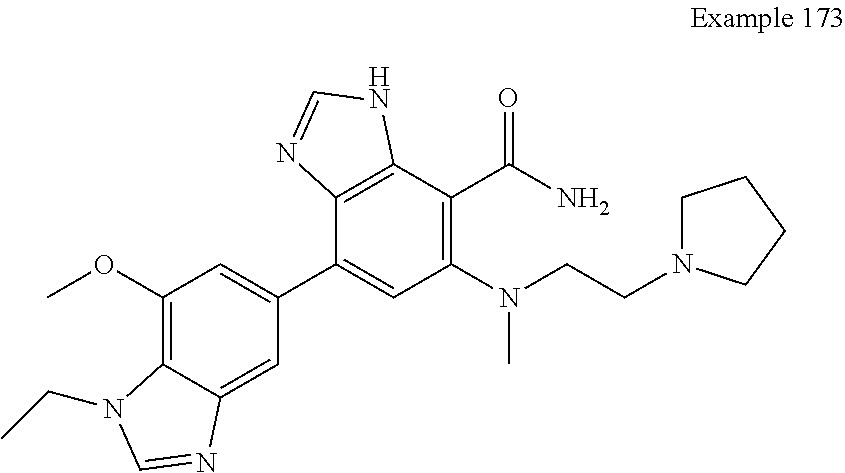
C1(OC)=C2C(=CC(C3=CC(N(CCN4CCCC4)C)=C(C(N)=O)C4=C3N=CN4)=C1)N=CN2CC
